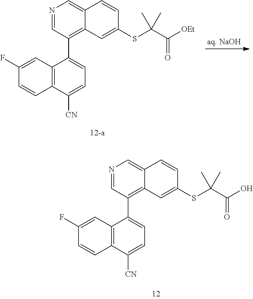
N1=CC(C2=CC=C([CN])C3=C2C=C(F)C=C3)=C2C(=C1)C=CC(SC(C(O)=O)(C)C)=C2.N1=CC(C2=CC=C([CN])C3=C2C=C(F)C=C3)=C2C(=C1)C=CC(SC(C([OEt])=O)(C)C)=C2
